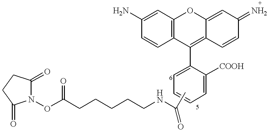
N1(OC(CCCCCNC(C)=O)=O)C(=O)CCC1=O.C1=C(C2=C3C(=CC(=N)C=C3)OC3=C2C=CC(N)=C3)C([COOH])=CC=C1
